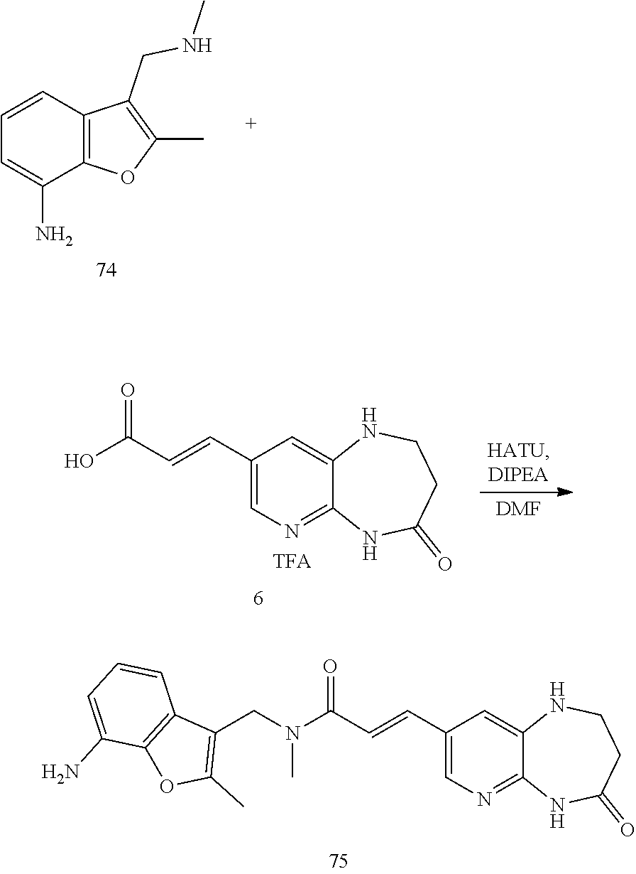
C12=C(C(N)=CC=C1)OC(C)=C2CNC.N(C)(CC1=C(C)OC2=C1C=CC=C2N)C(C=CC1=CN=C2NC(=O)CCNC2=C1)=O.[DMF].C1(=O)CCNC2=CC(C=CC(O)=O)=CN=C2N1
